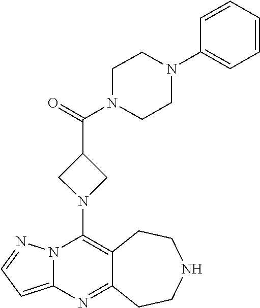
C12=C(N3CC(C(=O)N4CCN(C5=CC=CC=C5)CC4)C3)N3C(=CC=N3)N=C1CCNCC2
